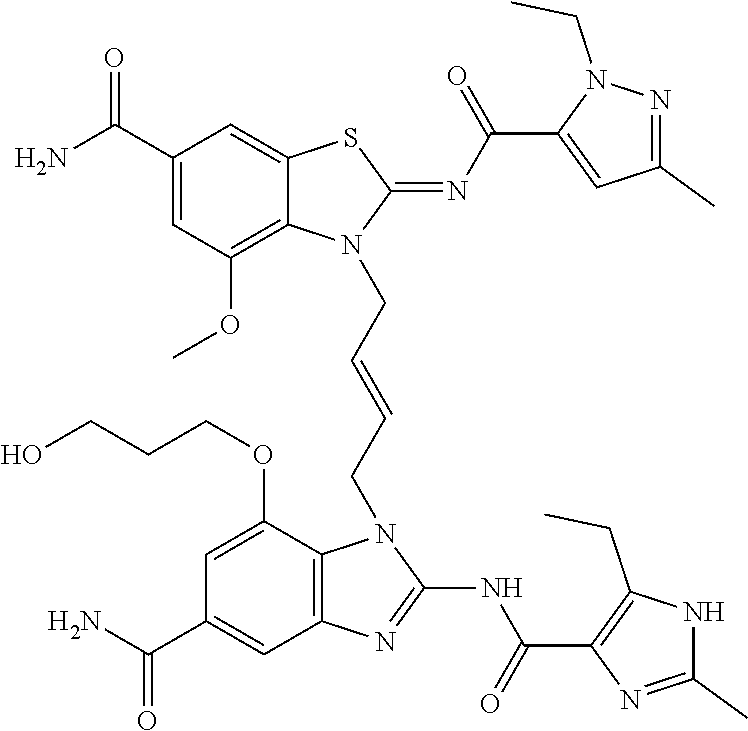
NC(C1=CC(OC)=C2C(=C1)SC(=NC(=O)C1=CC(C)=NN1CC)N2CC=CCN1C2=C(C=C(C(N)=O)C=C2OCCCO)N=C1NC(=O)C1=C(CC)NC(C)=N1)=O
